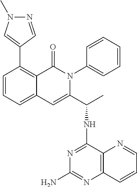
C1=CC=C2C(=C1C1=CN(C)N=C1)C(=O)N(C1=CC=CC=C1)C(C(C)NC1=NC(N)=NC3=C1N=CC=C3)=C2
